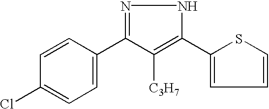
C1=CC(Cl)=CC=C1C1=NNC(C2=CC=CS2)=C1[C3H7]
